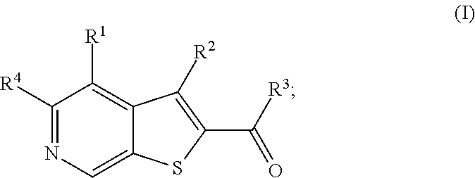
C1([R4])=NC=C2C(=C1[R1])C([R2])=C(C(=O)[R3])S2
